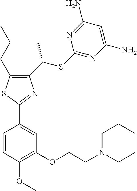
C1(C(SC2=NC(N)=CC(N)=N2)C)=C(CCC)SC(C2=CC(OCCN3CCCCC3)=C(OC)C=C2)=N1
